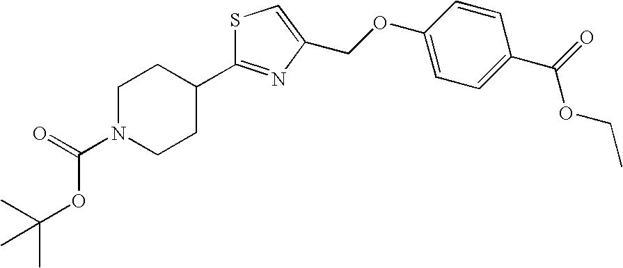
C(N1CCC(C2=NC(COC3=CC=C(C(=O)OCC)C=C3)=CS2)CC1)(=O)OC(C)(C)C
